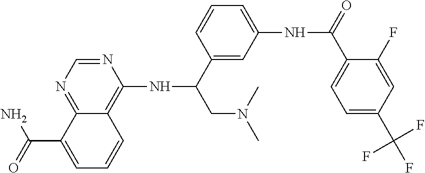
C12=NC=NC(NC(CN(C)C)C3=CC(NC(=O)C4=CC=C(C(F)(F)F)C=C4F)=CC=C3)=C1C=CC=C2C(=O)N
